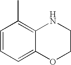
C1=CC=C2C(=C1C)NCCO2
